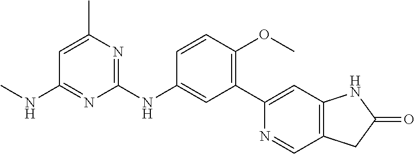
C1(NC2=CC(C3=CC4=C(C=N3)CC(=O)N4)=C(OC)C=C2)=NC(C)=CC(NC)=N1
